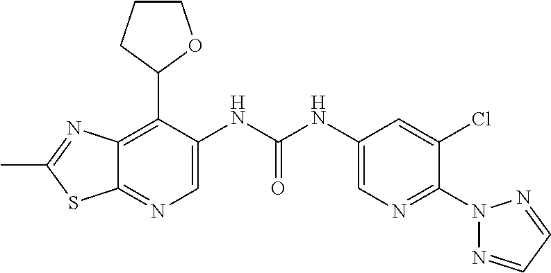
C12=C(C3OCCC3)C(NC(NC3=CN=C(N4N=CC=N4)C(Cl)=C3)=O)=CN=C1SC(C)=N2
